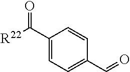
[R22]C(C1=CC=C(C=O)C=C1)=O
